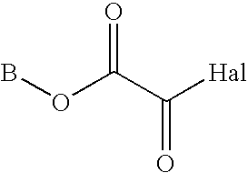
O=C(C(=O)[Hal])OB
